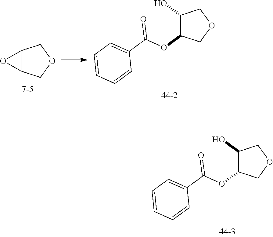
C1(O)C(OC(C2=CC=CC=C2)=O)COC1.C1(O)C(OC(C2=CC=CC=C2)=O)COC1.C12C(COC1)O2
